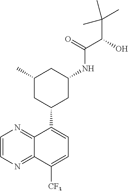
C1=CN=C2C(=N1)C(C1CC(NC(=O)C(C(C)(C)C)O)CC(C)C1)=CC=C2[CF3]
